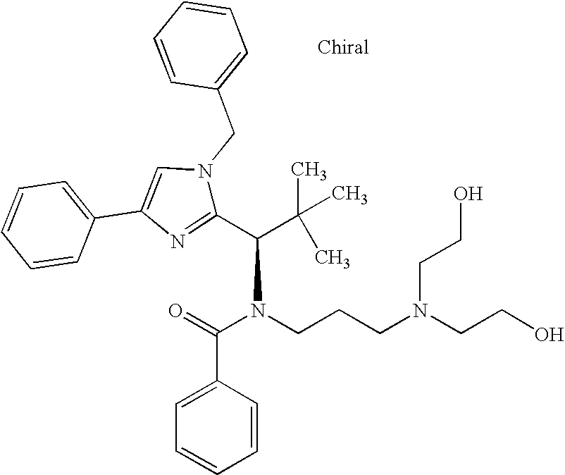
C1(C(C(C)(C)C)N(CCCN(CCO)CCO)C(=O)C2=CC=CC=C2)=NC(C2=CC=CC=C2)=CN1CC1=CC=CC=C1
